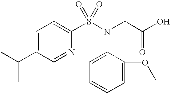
CC(C)C1=CC=C(S(N(CC(O)=O)C2=CC=CC=C2OC)(=O)=O)N=C1
